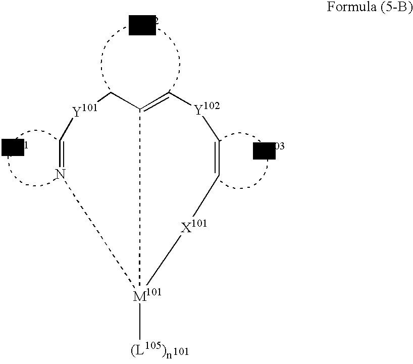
C12=C[Y102]C=C[X101][M101]1([(L105)n])N=C[Y101]C2
